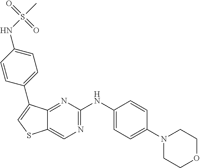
C1(N2CCOCC2)=CC=C(NC2=NC=C3C(=N2)C(C2=CC=C(NS(C)(=O)=O)C=C2)=CS3)C=C1
